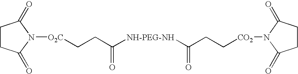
[O2C](CCC([NH-PEG-NH]C(CC[CO2]N1C(=O)CCC1=O)=O)=O)N1C(=O)CCC1=O
